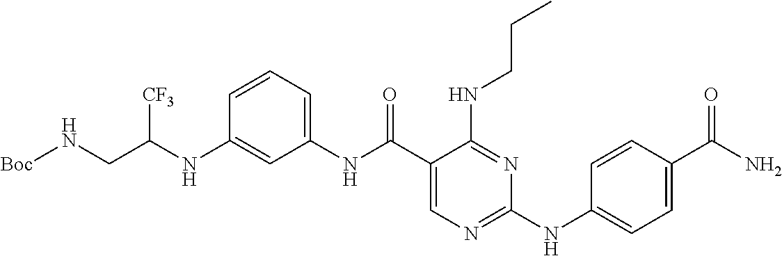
C1(NC(C2=CN=C(NC3=CC=C(C(N)=O)C=C3)N=C2NCCC)=O)=CC=CC(NC(CN[Boc])[CF3])=C1
